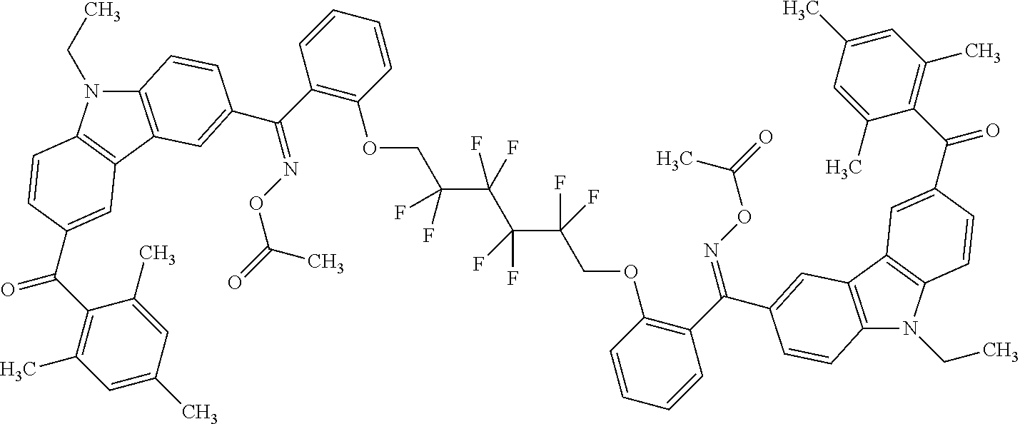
C1=C(C)C=C(C)C(C(=O)C2=CC3=C(N(CC)C4=C3C=C(C(=NOC(=O)C)C3=C(OCC(C(C(C(COC5=C(C(=NOC(=O)C)C6=CC7=C(N(CC)C8=C7C=C(C(C7=C(C)C=C(C)C=C7C)=O)C=C8)C=C6)C=CC=C5)(F)F)(F)F)(F)F)(F)F)C=CC=C3)C=C4)C=C2)=C1C
